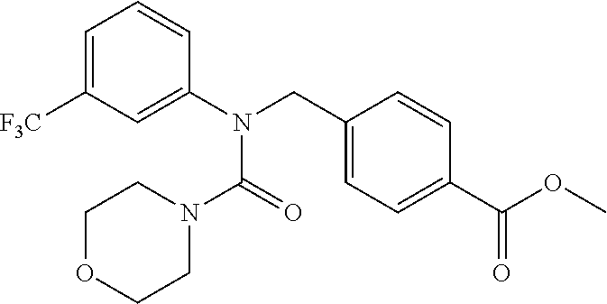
C1(CN(C2=CC([F3C])=CC=C2)C(N2CCOCC2)=O)=CC=C(C(OC)=O)C=C1
